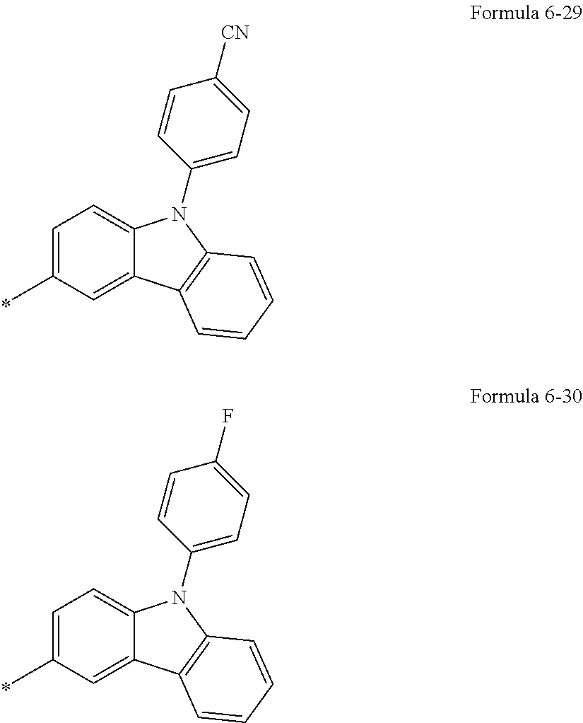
C1=C(C)C=C2C(=C1)N(C1=CC=C([CN])C=C1)C1=C2C=CC=C1.C1=C(C)C=C2C(=C1)N(C1=CC=C(F)C=C1)C1=C2C=CC=C1
